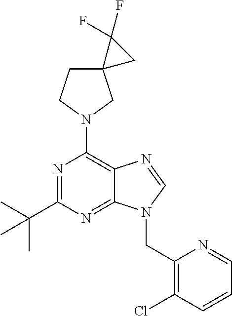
C12(CCN(C3=C4C(=NC(C(C)(C)C)=N3)N(CC3=C(Cl)C=CC=N3)C=N4)C1)C(F)(F)C2
